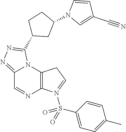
C12=C(N3C(=NN=C3C3CC(N4C=CC(C#N)=C4)CC3)C=N1)CC=N2S(=O)(C1=CC=C(C)C=C1)=O
